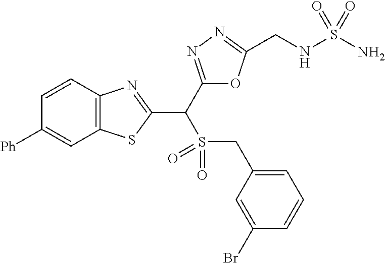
C12=C(C=CC([Ph])=C1)N=C(C(C1=NN=C(CNS(N)(=O)=O)O1)S(CC1=CC=CC(Br)=C1)(=O)=O)S2
